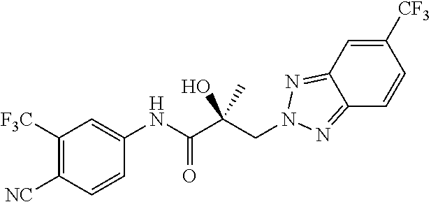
C1([F3C])=C([NC])C=CC(NC(C(CN2N=C3C=C([CF3])C=CC3=N2)(C)O)=O)=C1
